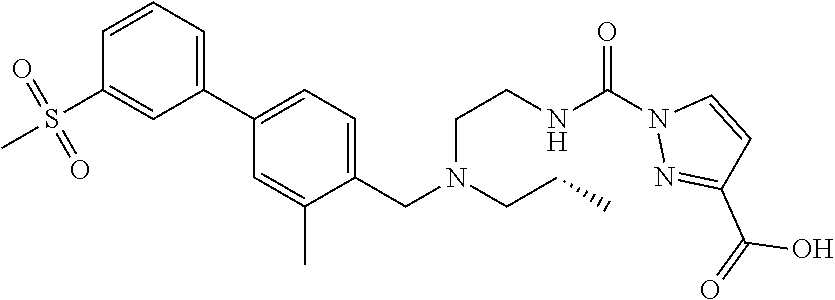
C1=CC=C(C2=CC=C(CN(CCC)CCNC(N3N=C(C(=O)O)C=C3)=O)C(C)=C2)C=C1S(C)(=O)=O
